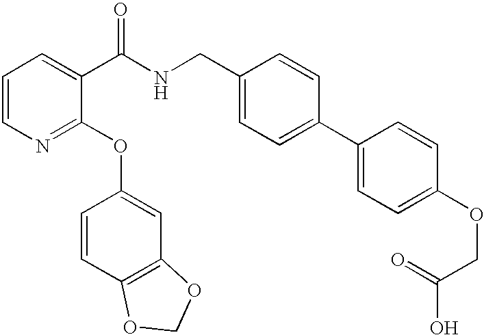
C1=CN=C(OC2=CC3=C(C=C2)OCO3)C(C(NCC2=CC=C(C3=CC=C(OCC(O)=O)C=C3)C=C2)=O)=C1
